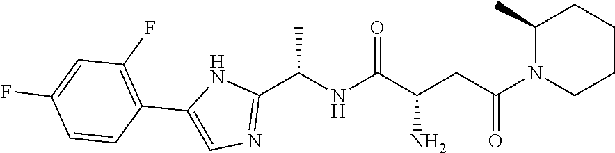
C1CN(C(CC(C(NC(C2=NC=C(C3=C(F)C=C(F)C=C3)N2)C)=O)N)=O)C(C)CC1
